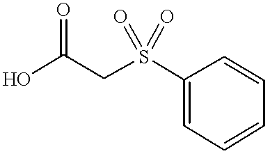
OC(CS(C1=CC=CC=C1)(=O)=O)=O
